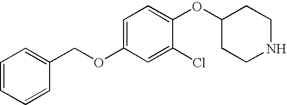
C1(OC2=CC=C(OCC3=CC=CC=C3)C=C2Cl)CCNCC1
